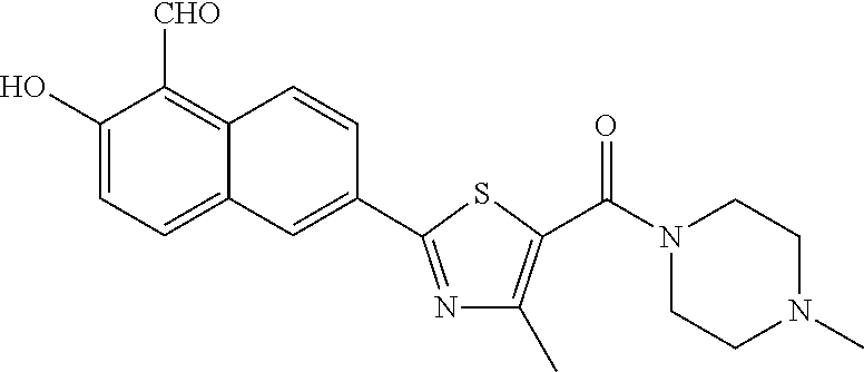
C1(O)=CC=C2C(=C1[CHO])C=CC(C1=NC(C)=C(C(N3CCN(C)CC3)=O)S1)=C2
